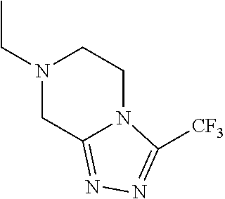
N1(CC)CCN2C(=NN=C2[CF3])C1
